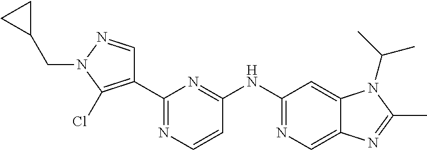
C1(C2=C(Cl)N(CC3CC3)N=C2)=NC=CC(NC2=NC=C3C(=C2)N(C(C)C)C(C)=N3)=N1
